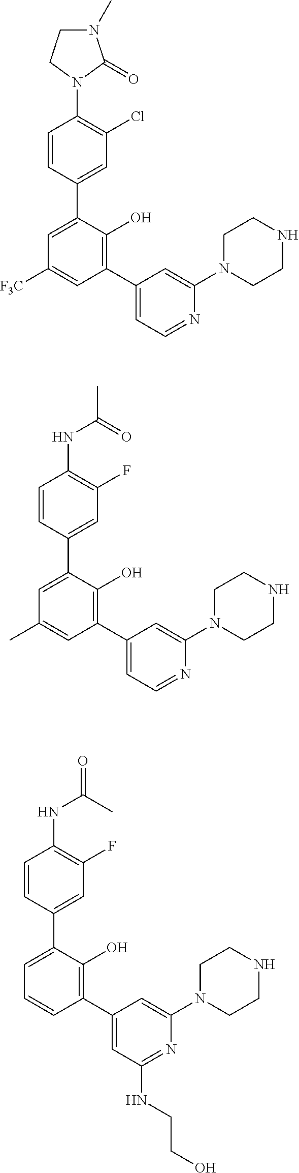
C1=CC(C2=CC([F3C])=CC(C3=CC=NC(N4CCNCC4)=C3)=C2O)=CC(Cl)=C1N1C(=O)N(C)CC1.C1=CC(C2=CC(C)=CC(C3=CC=NC(N4CCNCC4)=C3)=C2O)=CC(F)=C1NC(C)=O.C1=CC(C2=CC=CC(C3=CC(NCCO)=NC(N4CCNCC4)=C3)=C2O)=CC(F)=C1NC(=O)C
